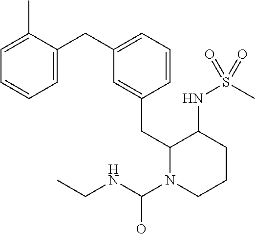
C1=C(C)C(CC2=CC=CC(CC3N(C(NCC)O)CCCC3NS(C)(=O)=O)=C2)=CC=C1
